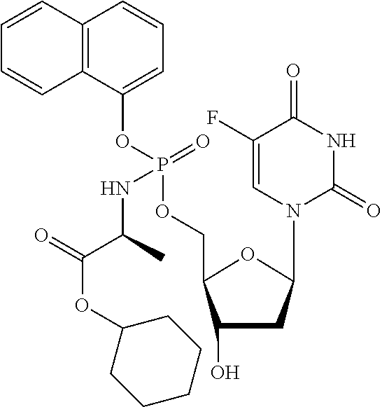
C1(O)CC(N2C(=O)NC(=O)C(F)=C2)OC1COP(OC1=CC=CC2=C1C=CC=C2)(=O)NC(C(OC1CCCCC1)=O)C
